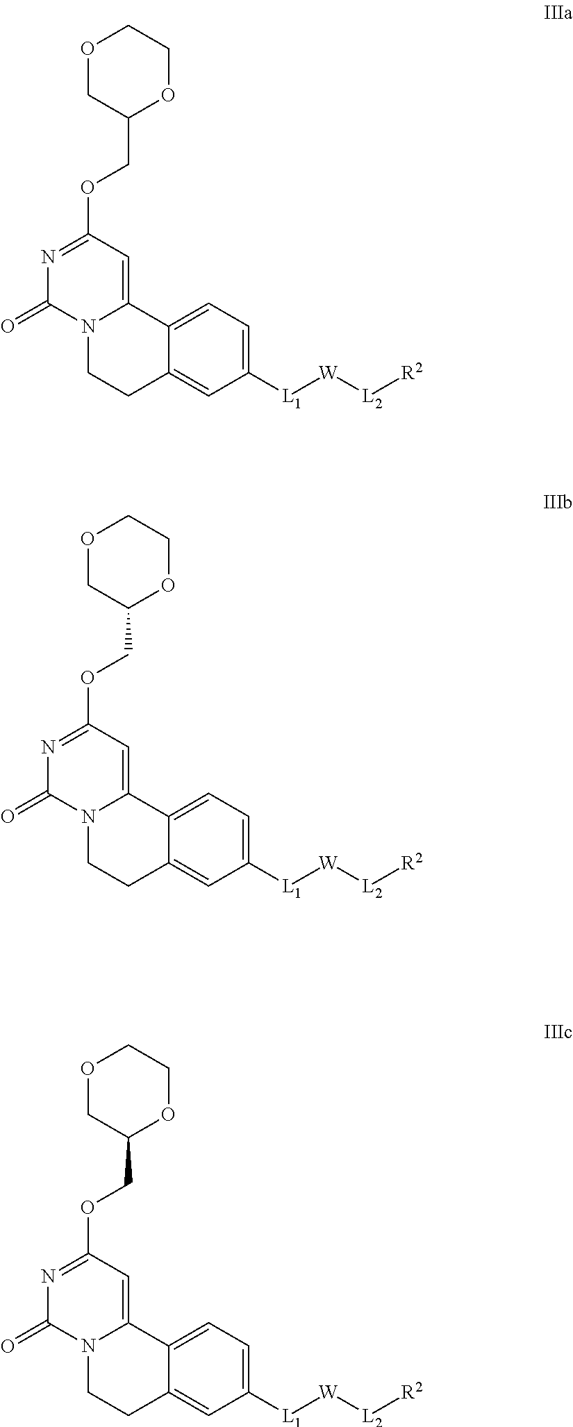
O1CC(COC2=NC(=O)N3C(=C2)C2=CC=C([L1][W][L2][R2])C=C2CC3)OCC1.O1CC(COC2=NC(=O)N3C(=C2)C2=CC=C([L1][W][L2][R2])C=C2CC3)OCC1.O1CC(COC2=NC(=O)N3C(=C2)C2=CC=C([L1][W][L2][R2])C=C2CC3)OCC1
